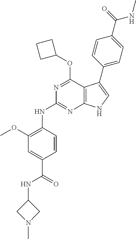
N1=C(OC2CCC2)C2=C(N=C1NC1=C(OC)C=C(C(NC3CN(C)C3)=O)C=C1)NC=C2C1=CC=C(C(NC)=O)C=C1
